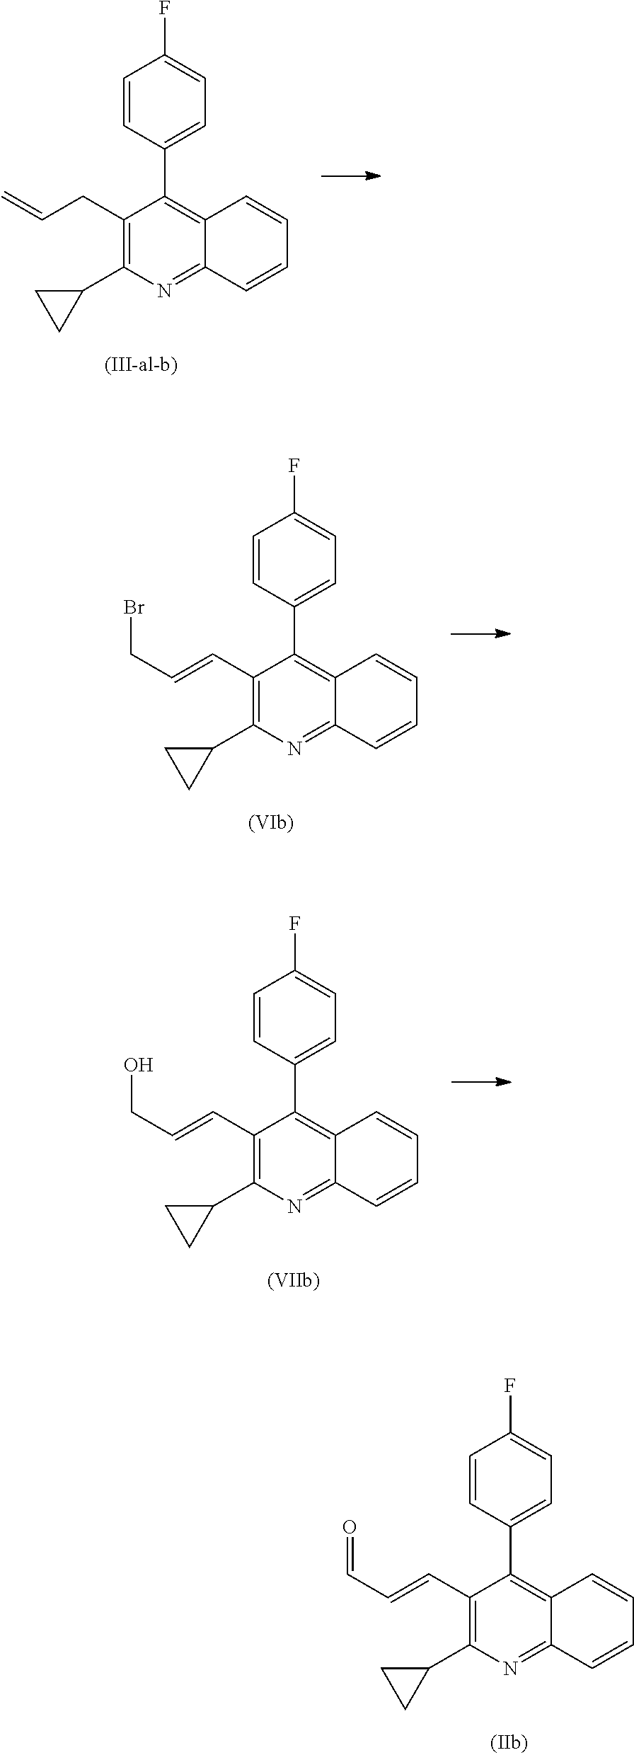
C1=CC(C2=C3C(=NC(C4CC4)=C2CC=C)C=CC=C3)=CC=C1F.C1=CC(C2=C3C(=NC(C4CC4)=C2C=CCBr)C=CC=C3)=CC=C1F.C1=CC(C2=C3C(=NC(C4CC4)=C2C=CC=O)C=CC=C3)=CC=C1F.C1=CC(C2=C3C(=NC(C4CC4)=C2C=CCO)C=CC=C3)=CC=C1F
